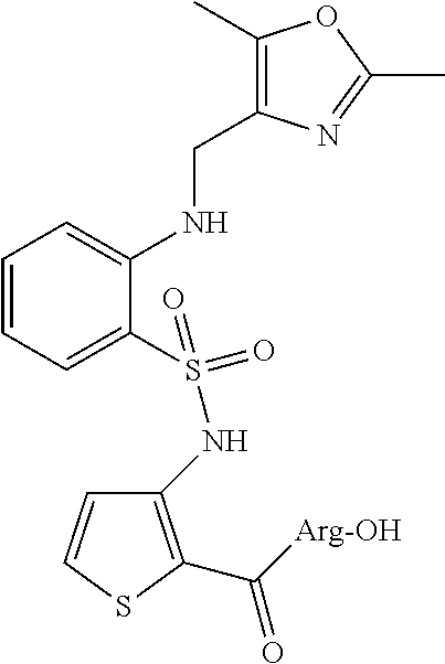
C1(NS(=O)(C2=CC=CC=C2NCC2=C(C)OC(C)=N2)=O)=C(C([Arg-OH])=O)SC=C1
